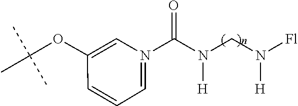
C1(OC(C)(C)C)=CN(C(N(CN([H])[Fl])[H])=O)=CC=C1
